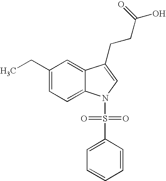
C12=CC(CC)=CC=C1N(S(=O)(=O)C1=CC=CC=C1)C=C2CCC(=O)O
